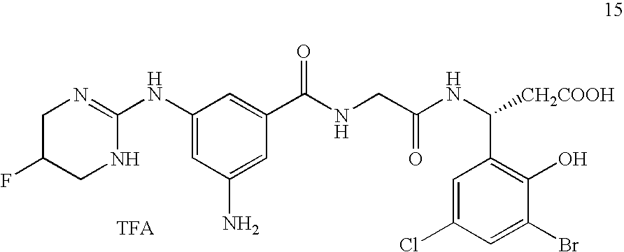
C1(NC2=NCC(F)CN2)=CC(N)=CC(C(=O)NCC(NC(C2=C(O)C(Br)=CC(Cl)=C2)[CH2COOH])=O)=C1
